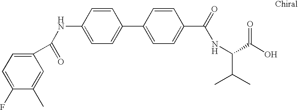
N(C1=CC=C(C2=CC=C(C(NC(C(O)=O)C(C)C)=O)C=C2)C=C1)C(=O)C1=CC=C(F)C(C)=C1
